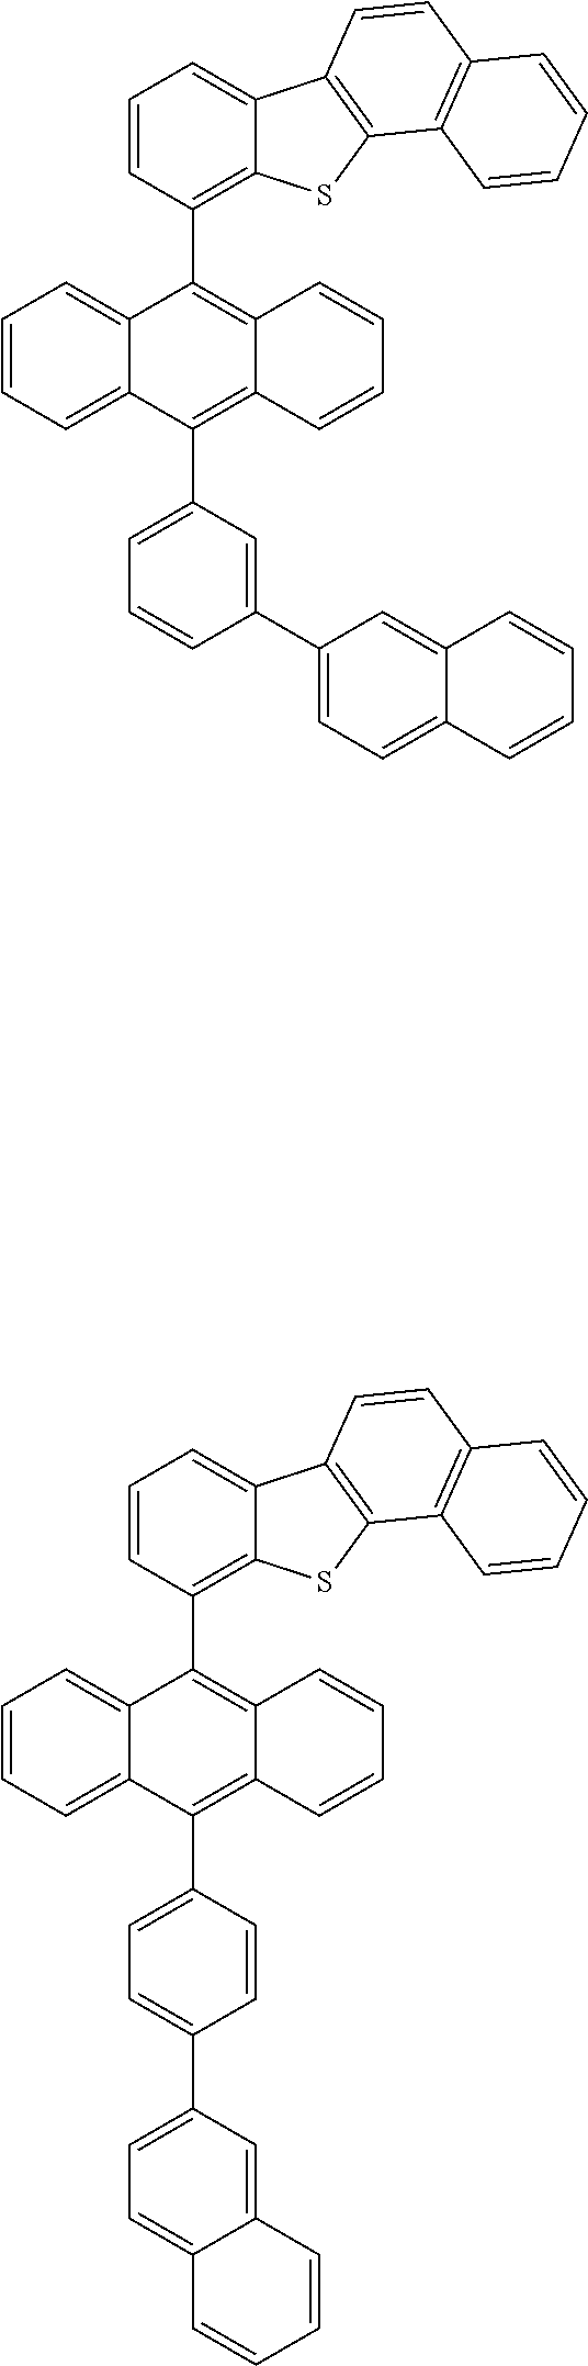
C1=CC=C2C(=C1)C(C1=C3C(=CC=C1)C1=C(S3)C3=C(C=C1)C=CC=C3)=C1C(=C2C2=CC=CC(C3=CC=C4C(=C3)C=CC=C4)=C2)C=CC=C1.C1=CC=C2C(=C1)C(C1=C3C(=CC=C1)C1=C(S3)C3=C(C=C1)C=CC=C3)=C1C(=C2C2=CC=C(C3=CC=C4C(=C3)C=CC=C4)C=C2)C=CC=C1
